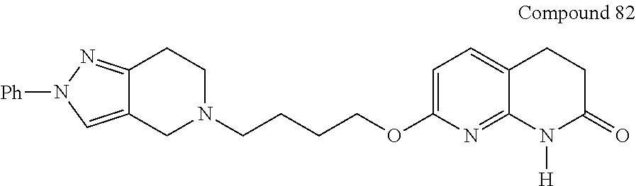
C12=NN([Ph])C=C1CN(CCCCOC1=CC=C3C(=N1)N([H])C(=O)CC3)CC2
